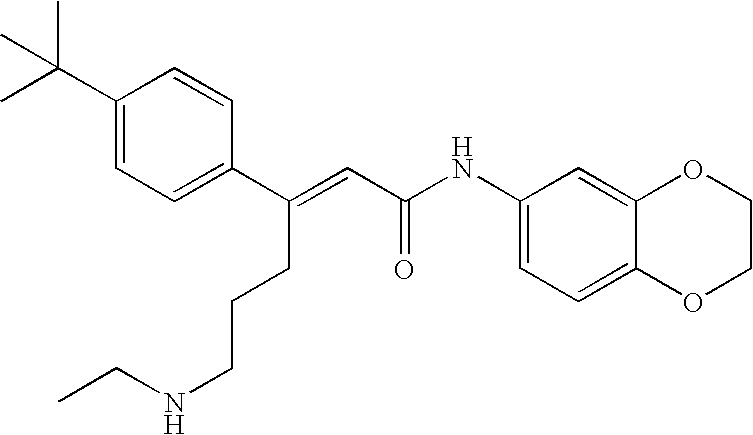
C(=CC(=O)NC1=CC=C2C(=C1)OCCO2)(C1=CC=C(C(C)(C)C)C=C1)CCCNCC
